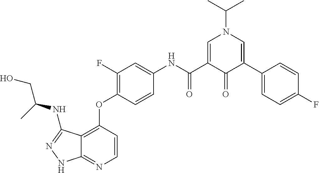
C12=C(OC3=C(F)C=C(NC(C4=CN(C(C)C)C=C(C5=CC=C(F)C=C5)C4=O)=O)C=C3)C=CN=C1NN=C2NC(CO)C
